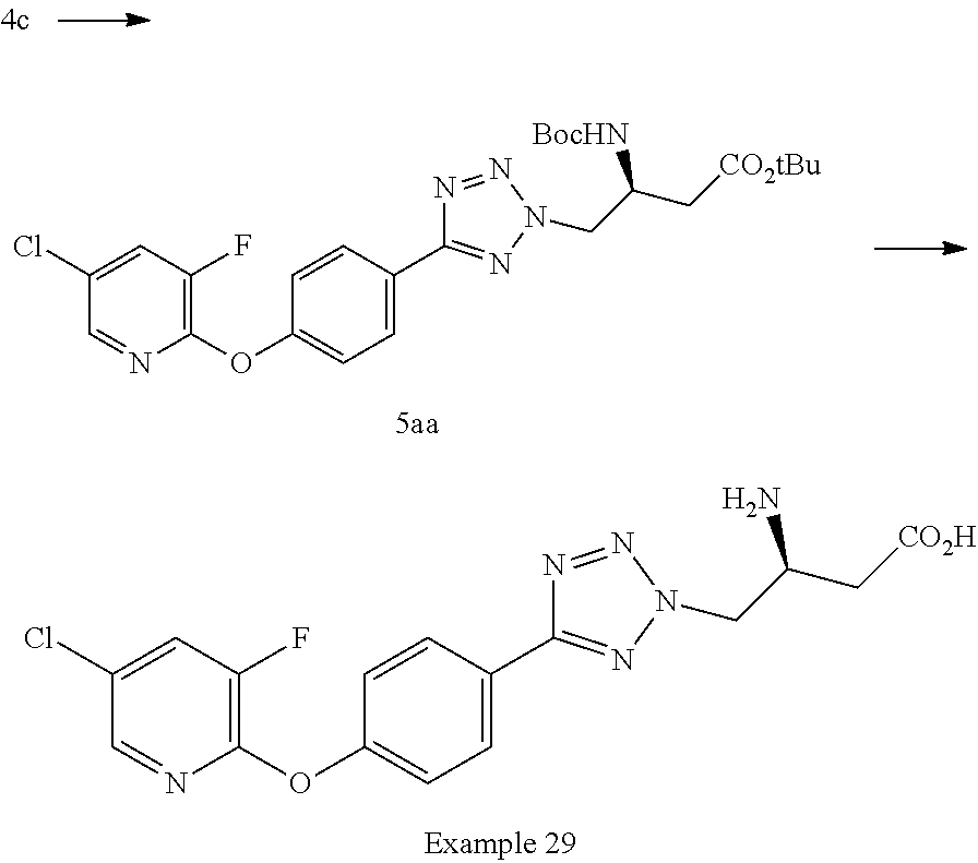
C1(OC2=CC=C(C3=NN(CC(C[CO2tBu])[BocHN])N=N3)C=C2)=C(F)C=C(Cl)C=N1.C1(OC2=CC=C(C3=NN(CC(C[CO2H])N)N=N3)C=C2)=C(F)C=C(Cl)C=N1
